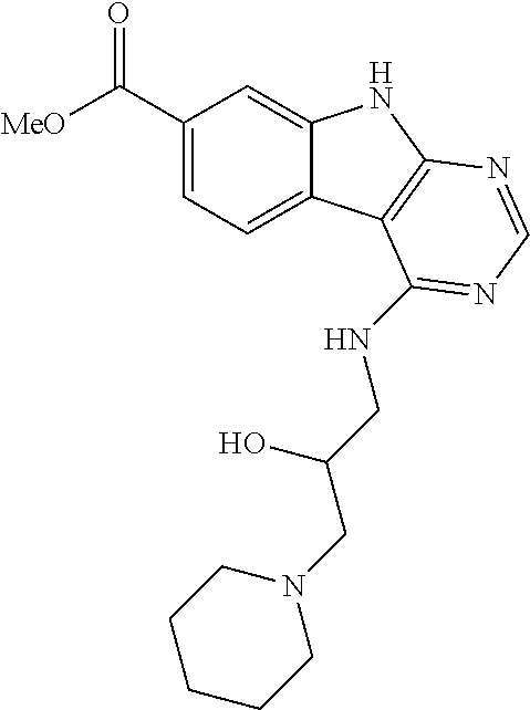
C1(C([MeO])=O)=CC=C2C(=C1)NC1=C2C(NCC(CN2CCCCC2)O)=NC=N1
